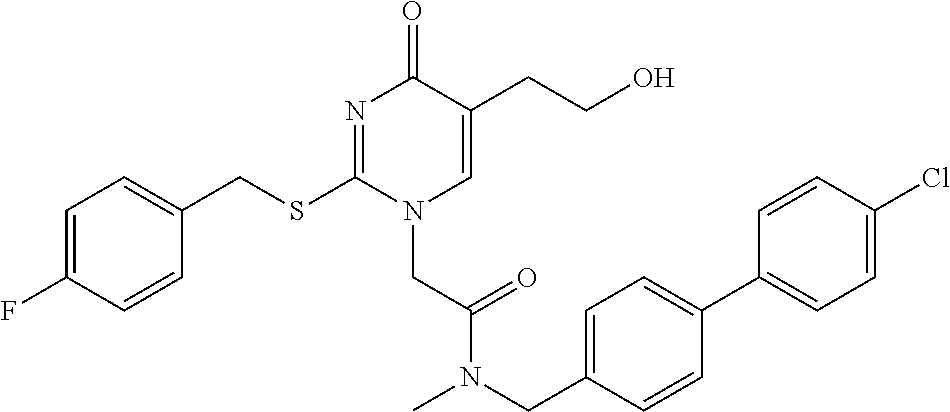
C1=C(F)C=CC(CSC2=NC(=O)C(CCO)=CN2CC(=O)N(CC2=CC=C(C3=CC=C(Cl)C=C3)C=C2)C)=C1
